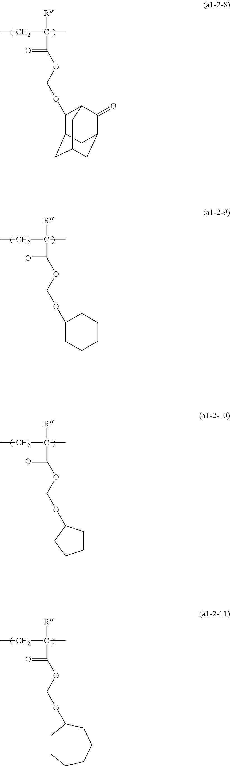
O=C(OCOC1C2CC3CC(C(=O)C1C3)C2)C(C)(CC)[Ra].O=C(OCOC1CCCCC1)C(C)(CC)[Ra].O=C(OCOC1CCCC1)C(C)(CC)[Ra].O=C(OCOC1CCCCCC1)C(C)(CC)[Ra]
